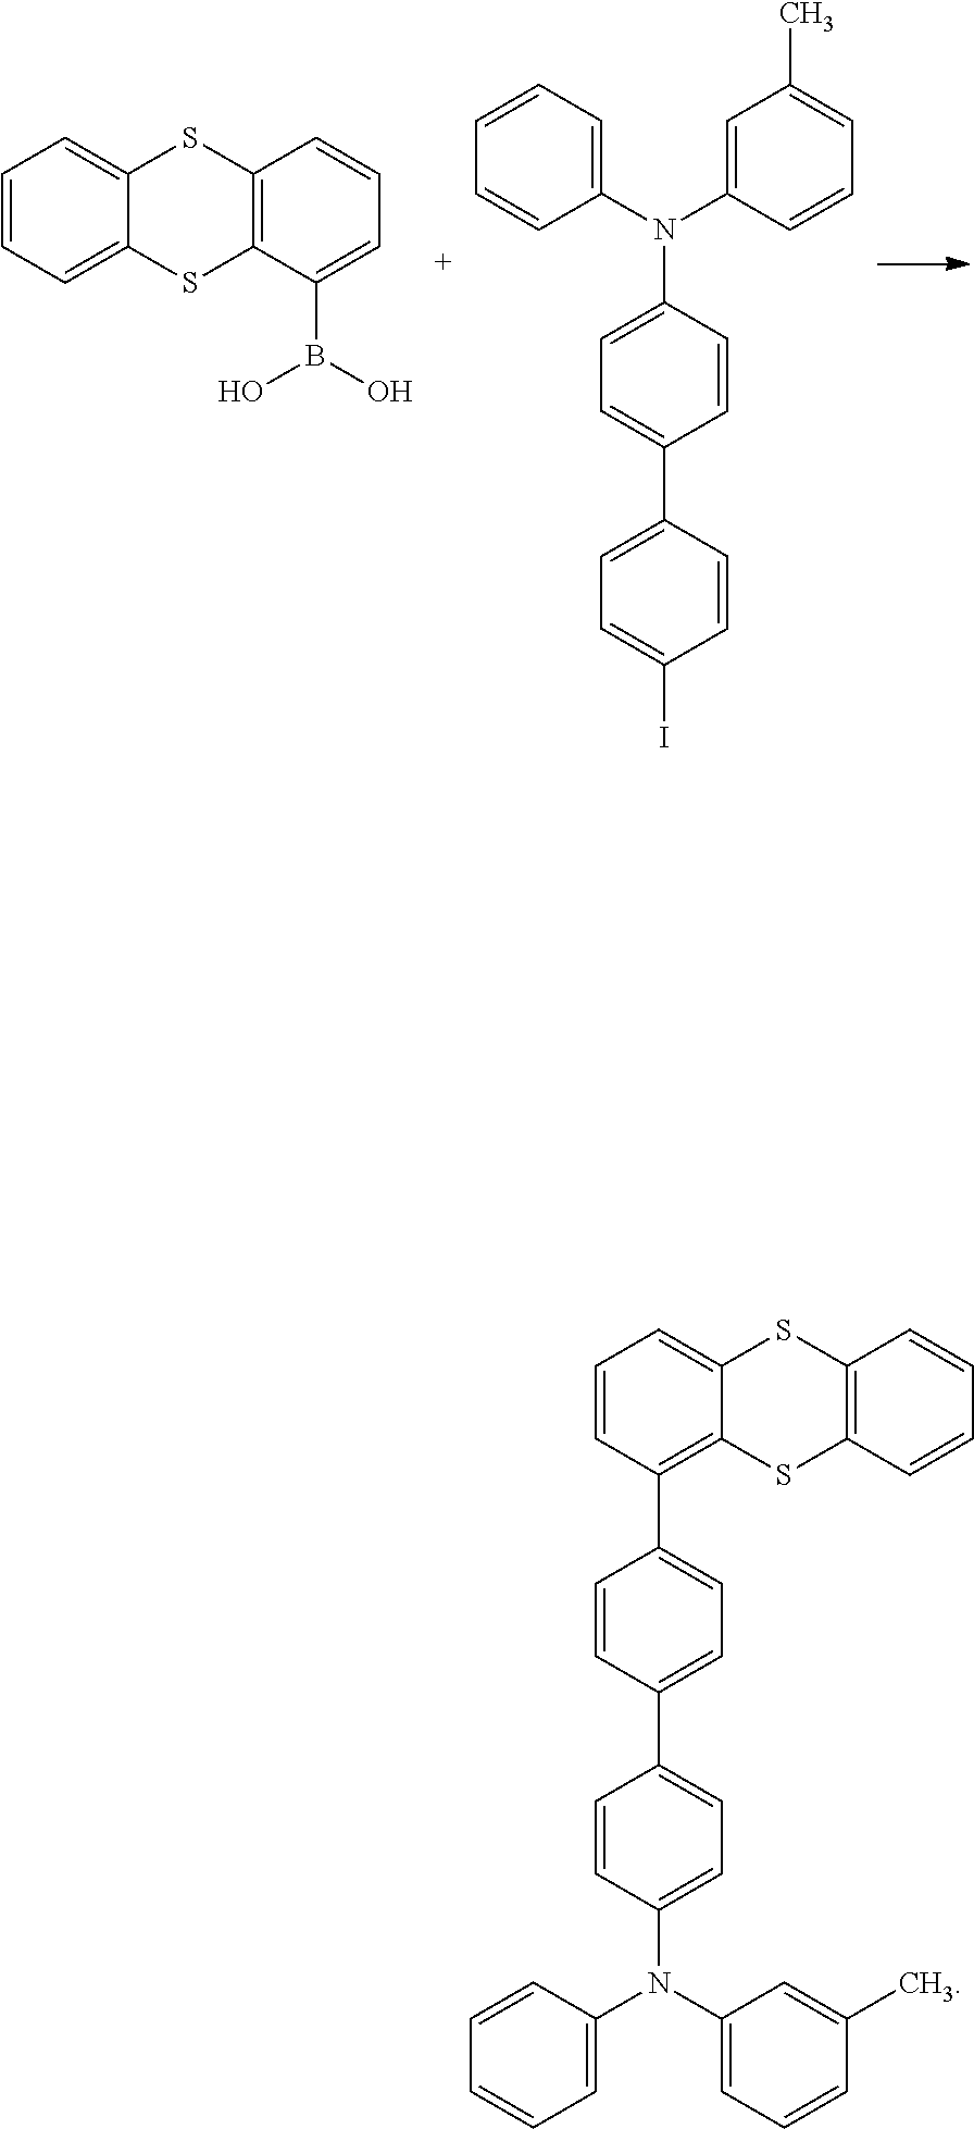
C1=CC=C2C(=C1)SC1=C(S2)C(B(O)O)=CC=C1.C1=C(C2=CC=C(I)C=C2)C=CC(N(C2=CC(C)=CC=C2)C2=CC=CC=C2)=C1.C1=C(C2=CC=C(C3=C4SC5=C(C=CC=C5)SC4=CC=C3)C=C2)C=CC(N(C2=CC=CC=C2)C2=CC=CC(C)=C2)=C1
